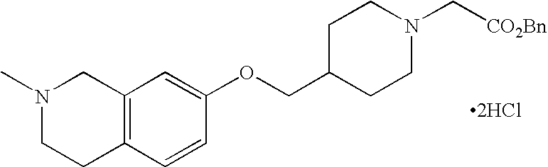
[2HCl].N1(C)CCC2=C(C1)C=C(OCC1CCN(C[CO2Bn])CC1)C=C2
